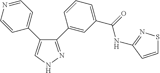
C1(C2=CC(C(NC3=NSC=C3)=O)=CC=C2)=NNC=C1C1=CC=NC=C1
